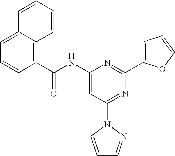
C1=CC=C2C(=C1C(NC1=CC(N3C=CC=N3)=NC(C3=CC=CO3)=N1)=O)C=CC=C2
